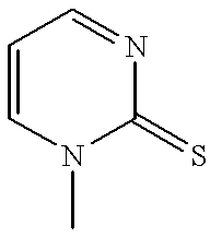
C1=CN(C)C(=S)N=C1
